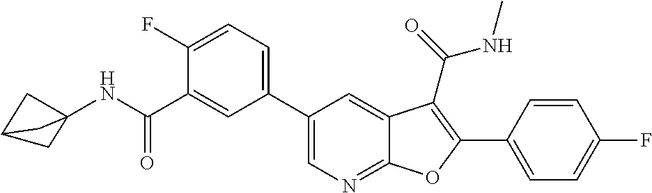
C1=C(C2=C(C(=O)NC)C3=CC(C4=CC=C(F)C(C(NC56CC(C5)C6)=O)=C4)=CN=C3O2)C=CC(F)=C1
